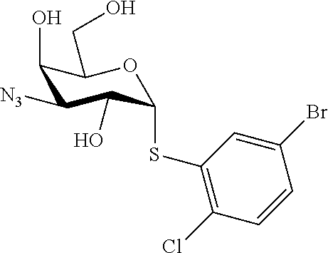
C1([N3])C(O)C(SC2=C(Cl)C=CC(Br)=C2)OC(CO)C1O
